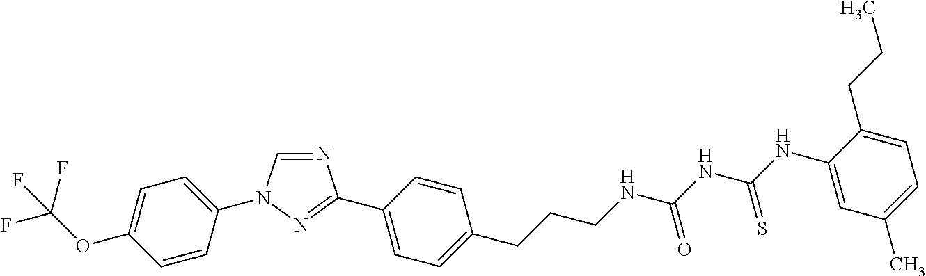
N1=CN(C2=CC=C(OC(F)(F)F)C=C2)N=C1C1=CC=C(CCCNC(NC(NC2=CC(C)=CC=C2CCC)=S)=O)C=C1
